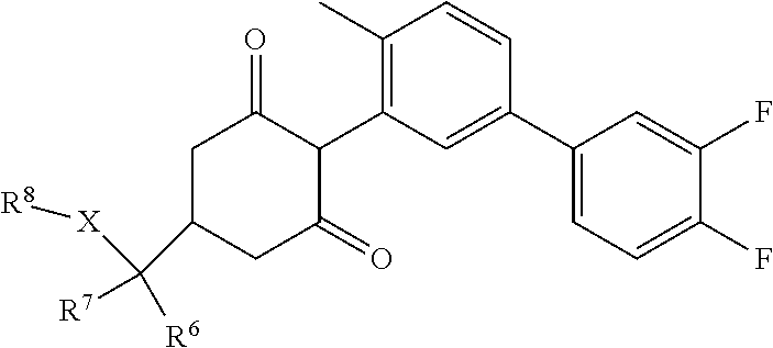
C1(C)=C(C2C(=O)CC(C([R7])([R6])[X][R8])CC2=O)C=C(C2=CC=C(F)C(F)=C2)C=C1
